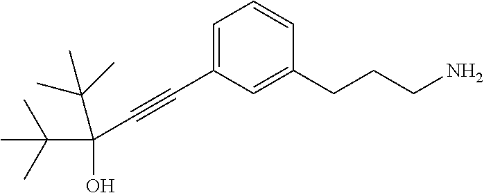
C1=C(C#CC(O)(C(C)(C)C)C(C)(C)C)C=C(CCCN)C=C1
